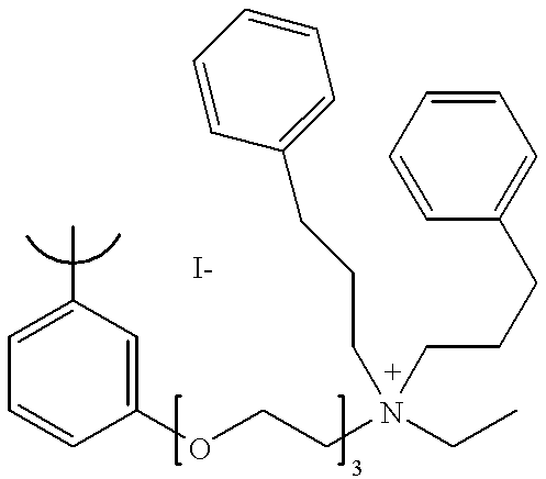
C1=C(C)C=C(OCCN(CC)(CCCC2=CC=CC=C2)CCCC2=CC=CC=C2)C=C1
